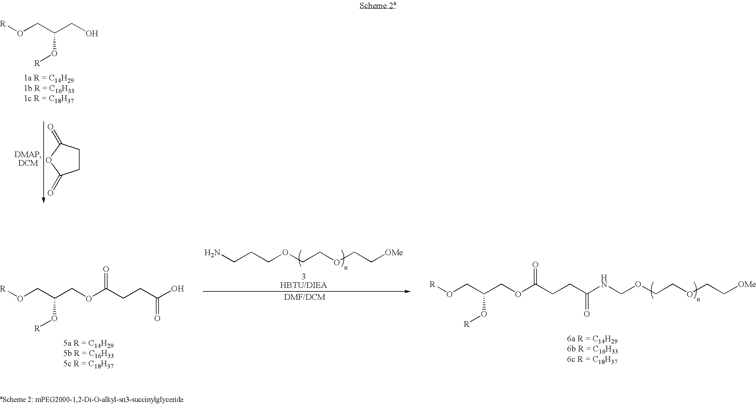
[R]OCC(CO)O[R].C1CC(=O)OC1=O.C(COCCOCC[OMe])CN.[R]OCC(COC(CCC(NCOCCOCC[OMe])=O)=O)O[R].C(OCC(CO[R])O[R])(=O)CCC(O)=O
